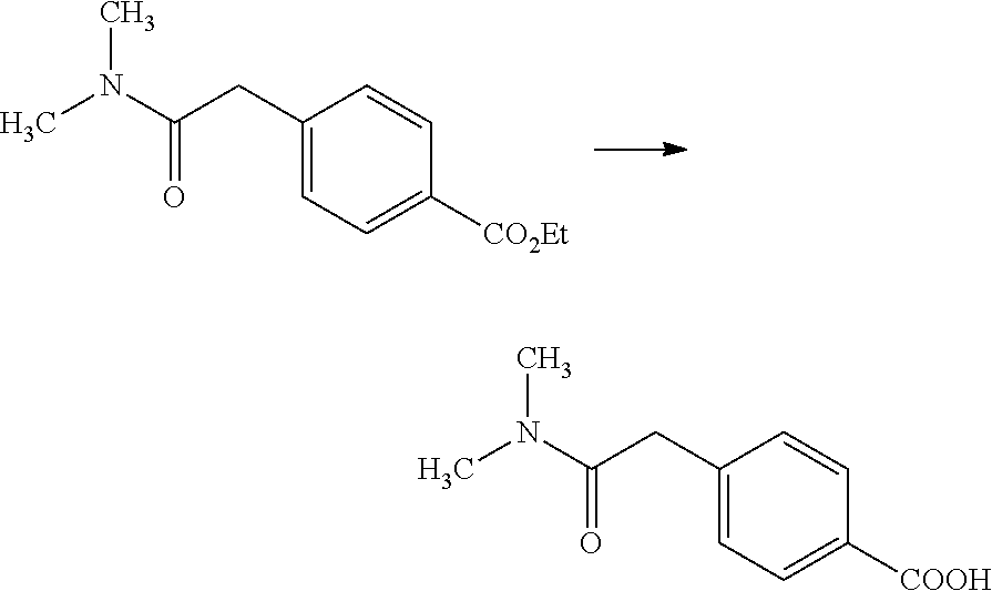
C1(CC(N(C)C)=O)=CC=C([CO2Et])C=C1.C1(CC(N(C)C)=O)=CC=C([COOH])C=C1
